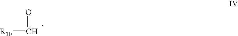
[R10]C=O
